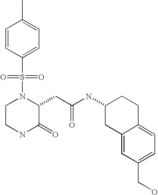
CC1=CC=C(S(N2CCNC(=O)C2CC(NC2CC3=CC(CO)=CC=C3CC2)=O)(=O)=O)C=C1
